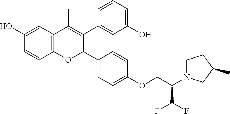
C12=C(C=C(O)C=C1)C(C)=C(C1=CC(O)=CC=C1)C(C1=CC=C(OCC(C(F)F)N3CCC(C)C3)C=C1)O2
